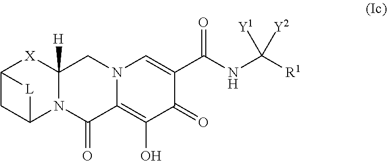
C12CC(N3C([H])([X]1)CN1C(=C(O)C(=O)C(C(NC([R1])([Y2])[Y1])=O)=C1)C3=O)[L]2
